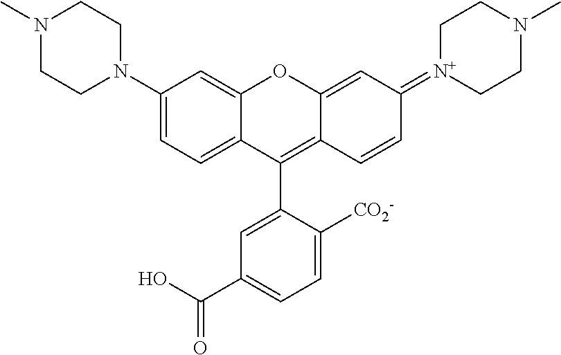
C1=C2C(=CC=C1N1CCN(C)CC1)C(C1=CC(C(O)=O)=CC=C1[CO2-])=C1C(=CC(=[N+]3CCN(C)CC3)C=C1)O2
